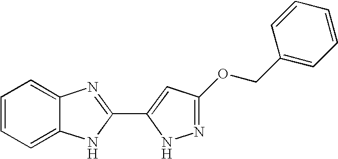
C1=C2C(=CC=C1)N=C(C1=CC(OCC3=CC=CC=C3)=NN1)N2
